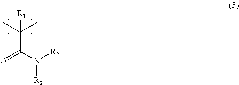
C(C(N([R2])[R3])=O)(C)(C)[R1]
